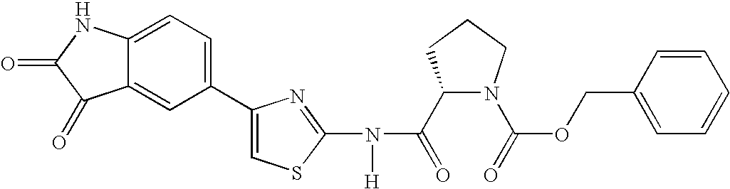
C1(C(=O)N(C2=NC(C3=CC=C4C(=C3)C(=O)C(=O)N4)=CS2)[H])N(C(=O)OCC2=CC=CC=C2)CCC1
